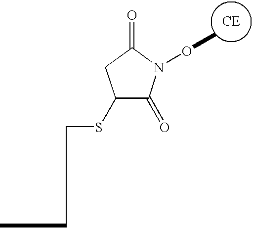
C1(SCCC)C(=O)N(OC)C(=O)C1
